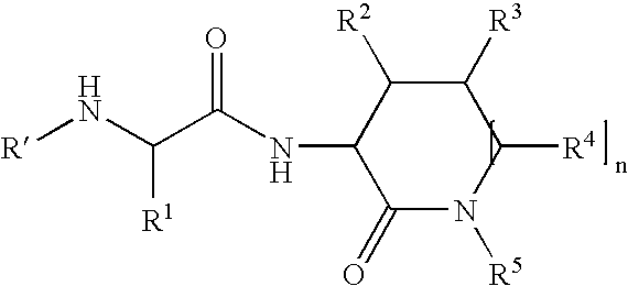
[R]NC(C(NC1C(=O)N([R5])C([R4])C([R3])C1[R2])=O)[R1]
